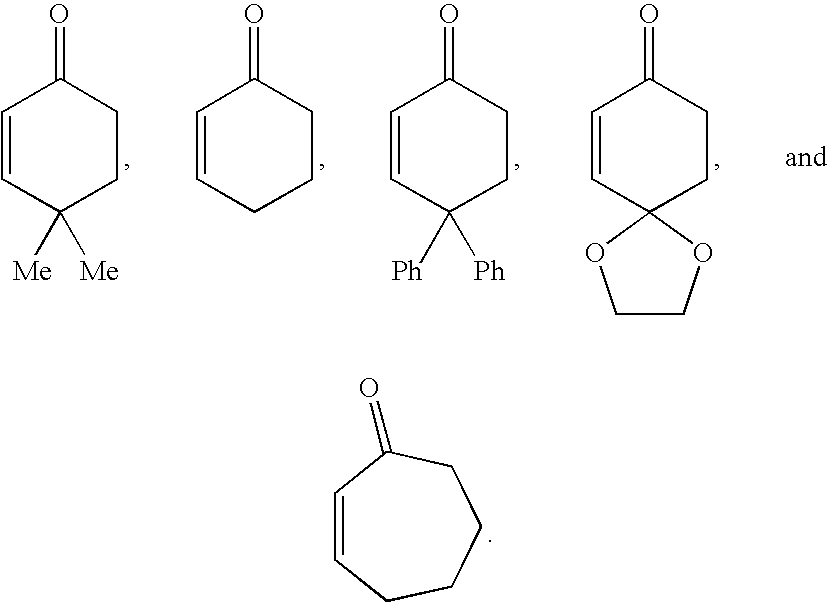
C1=CCCCCC1=O.C1=CC2(CCC1=O)OCCO2.C1=CC([Ph])([Ph])CCC1=O.C1=CCCCC1=O.C1=CC([Me])([Me])CCC1=O
